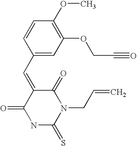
C1=CC(C=C2C(=O)NC(=S)N(CC=C)C2=O)=CC(OCC#O)=C1OC
